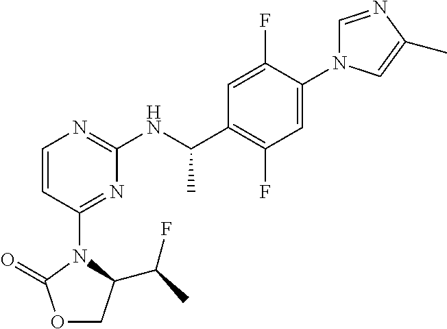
C1(C(NC2=NC=CC(N3C(C(C)F)COC3=O)=N2)C)=C(F)C=C(N2C=NC(C)=C2)C(F)=C1
